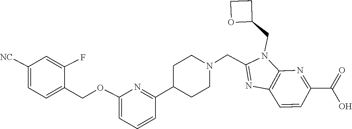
C1(C2CCN(CC3=NC4=C(N3CC3CCO3)N=C(C(=O)O)C=C4)CC2)=NC(OCC2=CC=C([NC])C=C2F)=CC=C1
